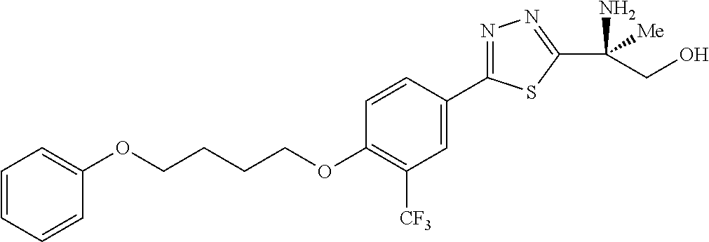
C1=CC=CC(OCCCCOC2=C([CF3])C=C(C3=NN=C(C(N)([Me])CO)S3)C=C2)=C1
